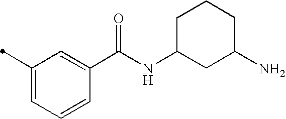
C1(C)=CC=CC(C(NC2CC(N)CCC2)=O)=C1
